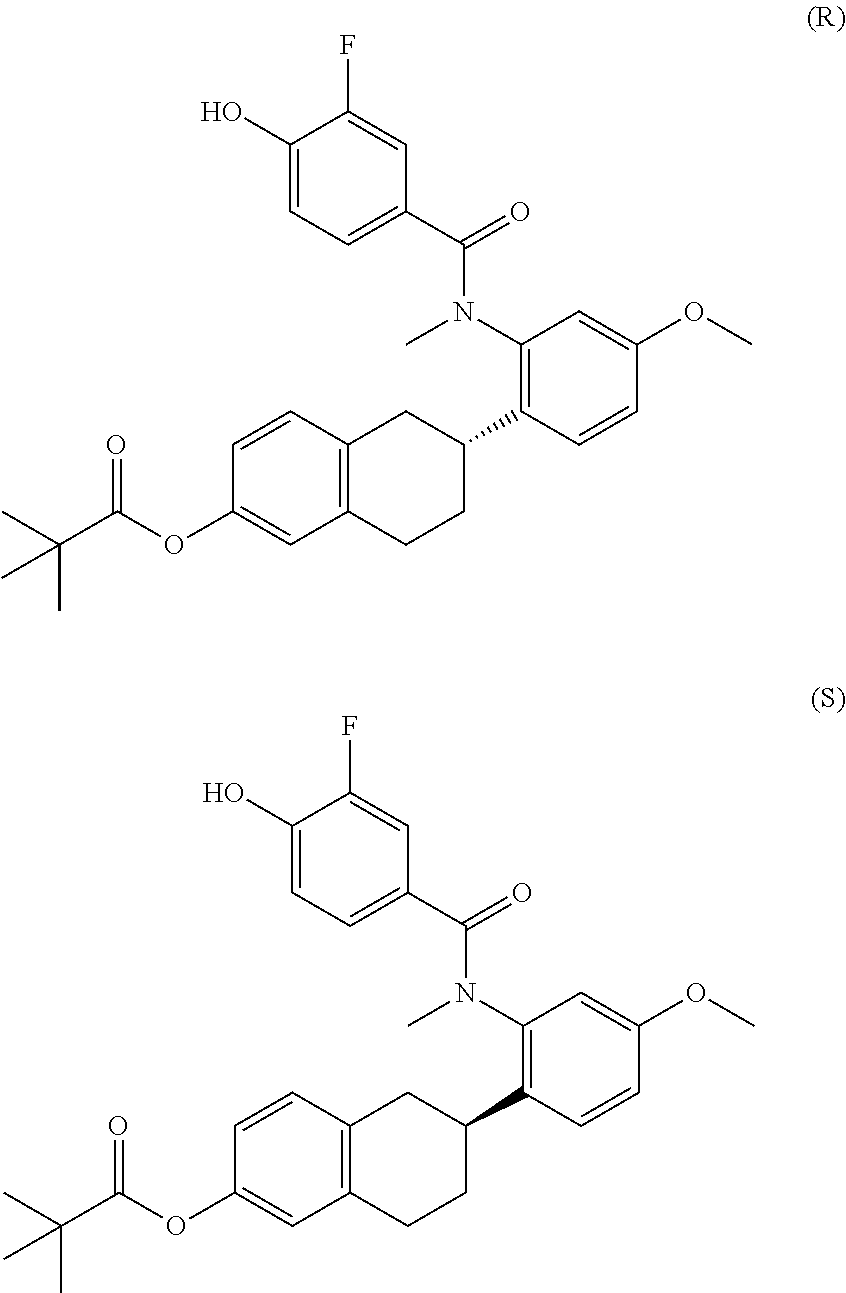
C1=CC2=C(C=C1OC(C(C)(C)C)=O)CCC(C1=C(N(C)C(=O)C3=CC=C(O)C(F)=C3)C=C(OC)C=C1)C2.C1=CC2=C(C=C1OC(C(C)(C)C)=O)CCC(C1=C(N(C)C(=O)C3=CC=C(O)C(F)=C3)C=C(OC)C=C1)C2
